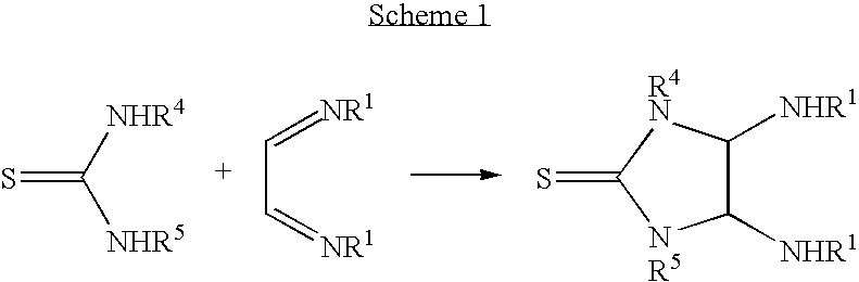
S=C([NHR5])[NHR4].C(C=[NR1])=[NR1].C1([NHR1])C([NHR1])[NR5]C(=S)[R4N]1
